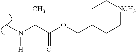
C(N(C)[H])(C(=O)OCC1CC[NCH3]CC1)C
